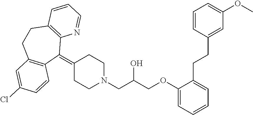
C1(=C2C3=C(CCC4=C2C=CC(Cl)=C4)C=CC=N3)CCN(CC(COC2=CC=CC=C2CCC2=CC(OC)=CC=C2)O)CC1
